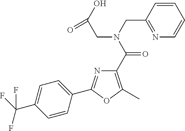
C1=CC(CN(CC(O)=O)C(=O)C2=C(C)OC(C3=CC=C(C(F)(F)F)C=C3)=N2)=NC=C1
